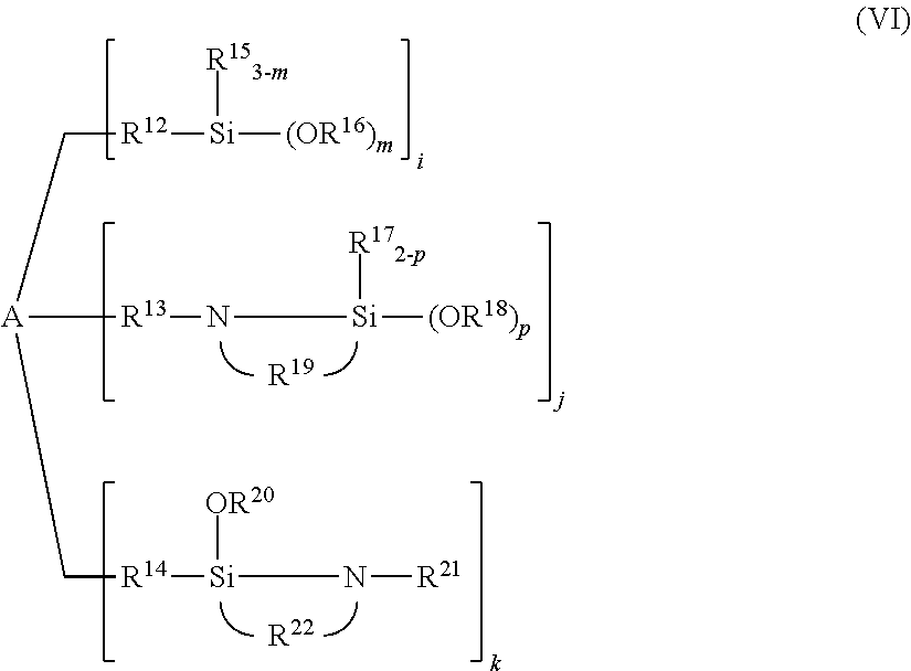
[R12]([Si]([(OR16)m])[R153-m])C[A]([R13]N[Si]([(OR18)p])[R172-p])C[R14][Si](N[R21])[OR20].[R19].[R22]
